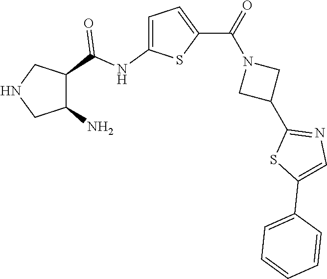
N1CC(N)C(C(NC2=CC=C(C(=O)N3CC(C4=NC=C(C5=CC=CC=C5)S4)C3)S2)=O)C1
